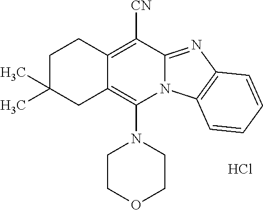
Cl.C1COCCN1C1=C2C(=C([CN])C3=NC4=C(N13)C=CC=C4)CCC(C)(C)C2
